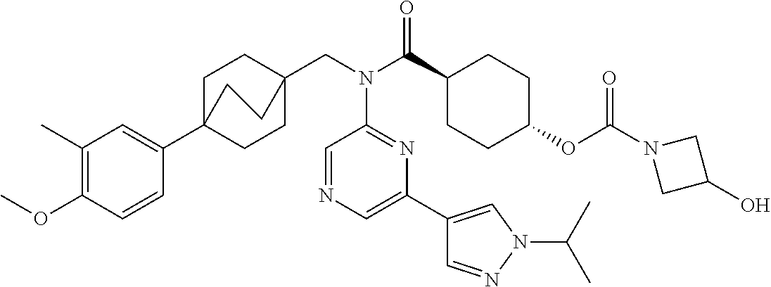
C1(C)=C(OC)C=CC(C23CCC(CN(C(C4CCC(OC(N5CC(O)C5)=O)CC4)=O)C4=NC(C5=CN(C(C)C)N=C5)=CN=C4)(CC2)CC3)=C1
